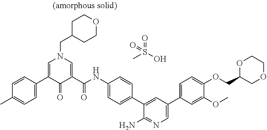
C1C(CN2C=C(C3=CC=C(C)C=C3)C(=O)C(C(NC3=CC=C(C4=CC(C5=CC=C(OCC6COCCO6)C(OC)=C5)=CN=C4N)C=C3)=O)=C2)CCOC1.O=S(C)(O)=O
